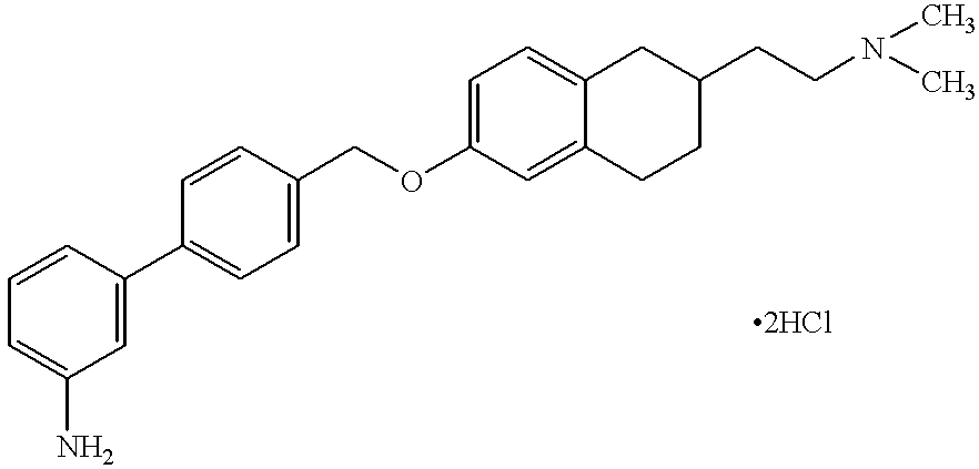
C1=CC=C(N)C=C1C1=CC=C(COC2=CC=C3C(=C2)CCC(CCN(C)C)C3)C=C1
